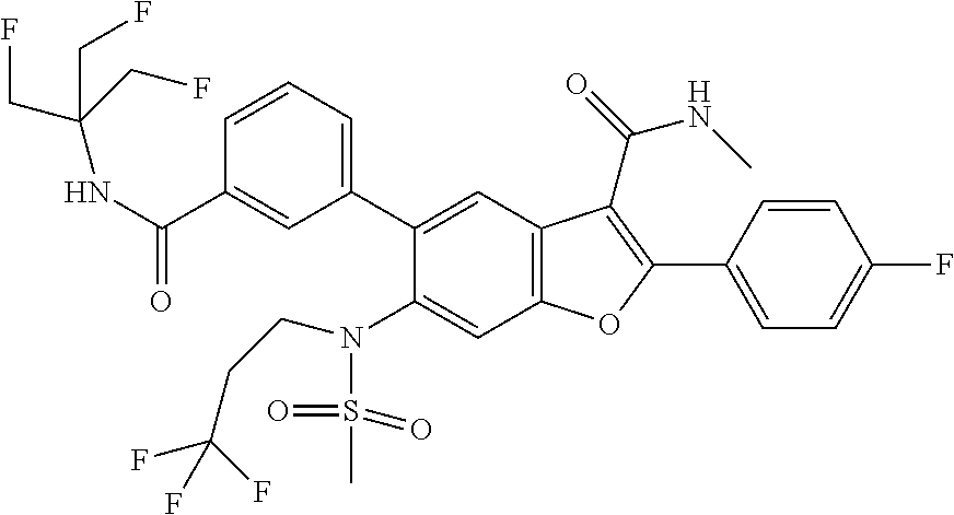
C1=CC=C(C2=CC3=C(C=C2N(S(C)(=O)=O)CCC(F)(F)F)OC(C2=CC=C(F)C=C2)=C3C(NC)=O)C=C1C(NC(CF)(CF)CF)=O
